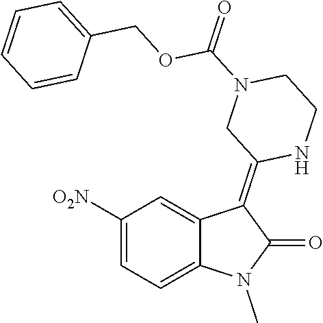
C1([O2N])=CC=C2C(=C1)C(=C1NCCN(C(=O)OCC3=CC=CC=C3)C1)C(=O)N2C
